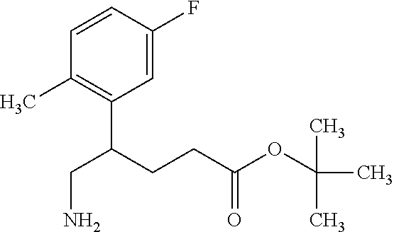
C1=C(F)C=CC(C)=C1C(CCC(OC(C)(C)C)=O)CN
